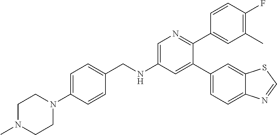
C1=C(N2CCN(C)CC2)C=CC(CNC2=CN=C(C3=CC(C)=C(F)C=C3)C(C3=CC=C4C(=C3)SC=N4)=C2)=C1
